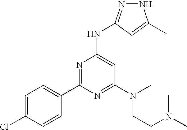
C1(C2=NC(NC3=NNC(C)=C3)=CC(N(CCN(C)C)C)=N2)=CC=C(Cl)C=C1
